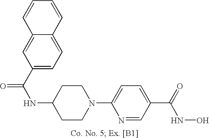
C1(C(NC2CCN(C3=CC=C(C(=O)NO)C=N3)CC2)=O)=CC=C2C(=C1)C=CC=C2
